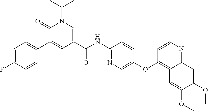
C1=C(F)C=CC(C2=CC(C(NC3=NC=C(OC4=C5C(=NC=C4)C=C(OC)C(OC)=C5)C=C3)=O)=CN(C(C)C)C2=O)=C1
